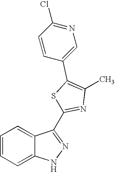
C1=CC=C2C(=C1)NN=C2C1=NC(C)=C(C2=CN=C(Cl)C=C2)S1
